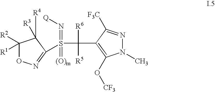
S(=N[Q])(=[(O)m])(C([R6])([R5])C1=C(O[CF3])N(C)N=C1[F3C])C1=NOC([R2])([R1])C1([R4])[R3]
